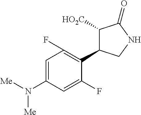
C1=C(N([Me])[Me])C=C(F)C(C2C([HO2C])C(=O)NC2)=C1F
